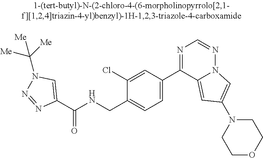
C1(C(NCC2=CC=C(C3=NC=NN4C3=CC(N3CCOCC3)=C4)C=C2Cl)=O)=CN(C([Me])([Me])[Me])N=N1
